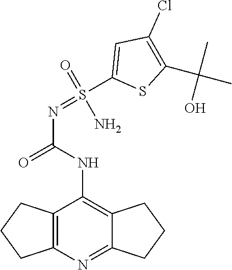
NS(=NC(=O)NC1=C2CCCC2=NC2=C1CCC2)(C1=CC(Cl)=C(C(C)(C)O)S1)=O
